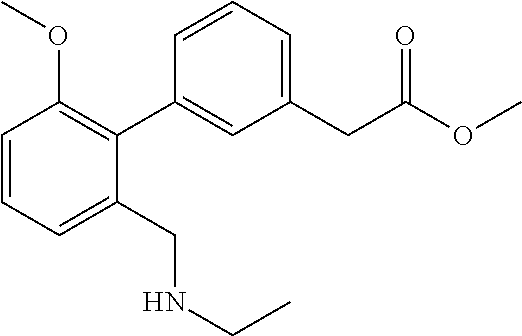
C1=CC=C(CNCC)C(C2=CC(CC(OC)=O)=CC=C2)=C1OC
